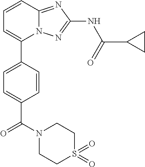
C1=CC2=NC(NC(=O)C3CC3)=NN2C(C2=CC=C(C(=O)N3CCS(=O)(=O)CC3)C=C2)=C1
